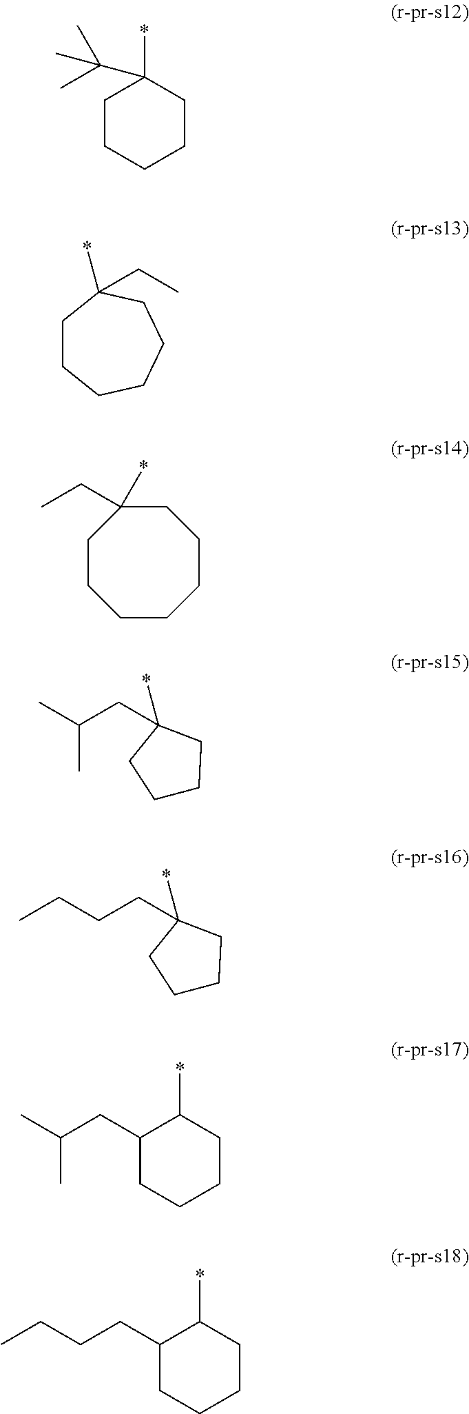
C1CCCCC1(*)C(C)(C)C.C1CCCCCC1(*)CC.C1CCCCCCC1(*)CC.C1CCC(*)(CC(C)C)C1.C1CCC(*)(CCCC)C1.C1(CC(C)C)CCCCC1*.C1(CCCC)CCCCC1*
